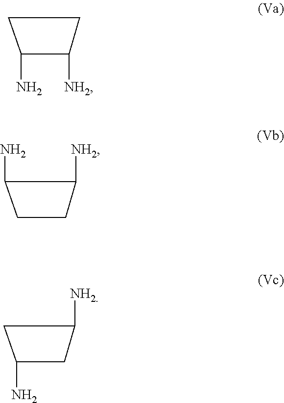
C1CC([NH2])C1N.C1(N)C([NH2])CC1.C1(N)CC([NH2])C1
